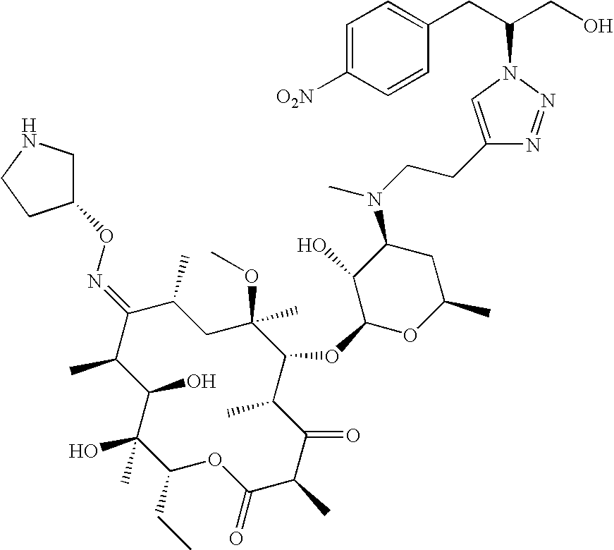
C1(O)C(C)C(=NOC2CNCC2)C(C)CC(C)(OC)C(OC2OC(C)CC(N(CCC3=CN(C(CC4=CC=C([O2N])C=C4)CO)N=N3)C)C2O)C(C)C(=O)C(C)C(=O)OC(CC)C1(O)C
